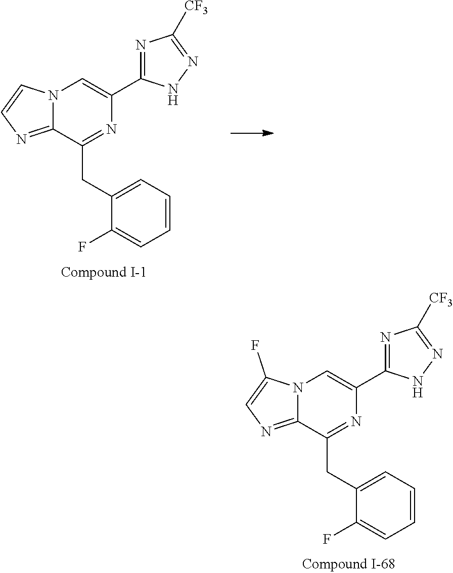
N12C(=NC=C1F)C(CC1=CC=CC=C1F)=NC(C1=NC([CF3])=NN1)=C2.N12C(=NC=C1)C(CC1=CC=CC=C1F)=NC(C1=NC([CF3])=NN1)=C2
